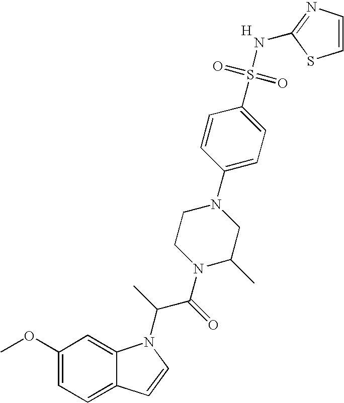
C1(OC)=CC=C2C(=C1)N(C(C(N1C(C)CN(C3=CC=C(S(=O)(=O)NC4=NC=CS4)C=C3)CC1)=O)C)C=C2.[H]
